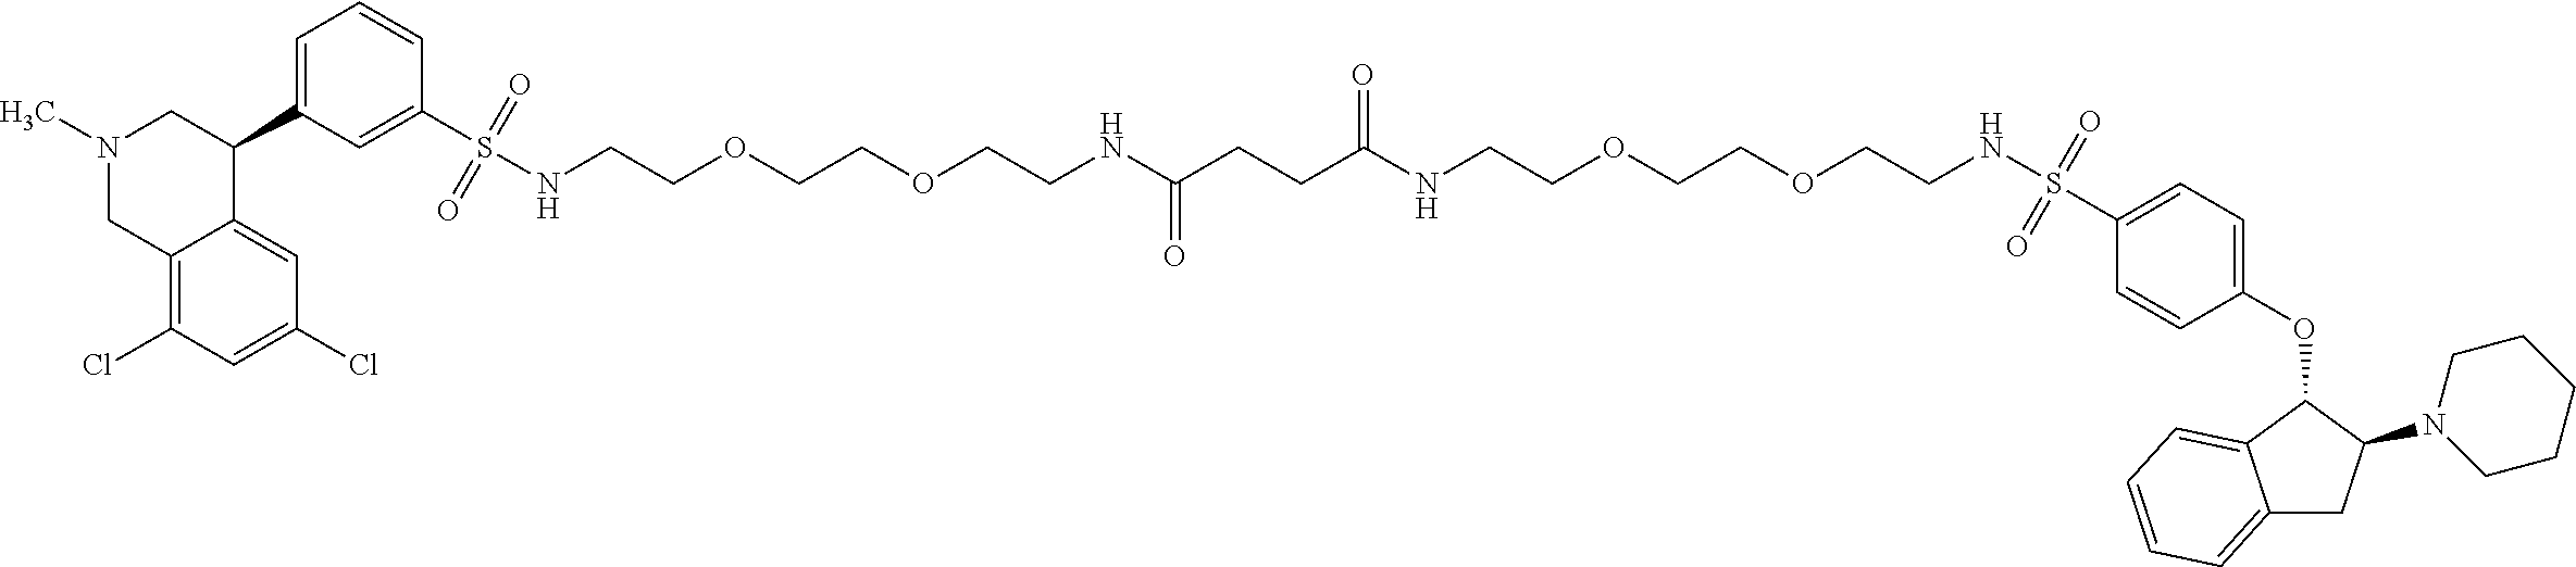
N1(C)CC2=C(Cl)C=C(Cl)C=C2C(C2=CC=CC(S(NCCOCCOCCNC(CCC(NCCOCCOCCNS(C3=CC=C(OC4C5=CC=CC=C5CC4N4CCCCC4)C=C3)(=O)=O)=O)=O)(=O)=O)=C2)C1
